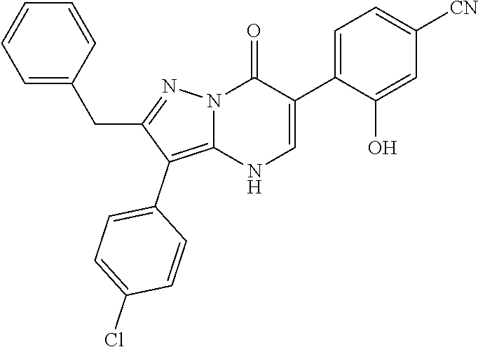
O=C1N2C(=C(C3=CC=C(Cl)C=C3)C(CC3=CC=CC=C3)=N2)NC=C1C1=CC=C([CN])C=C1O
